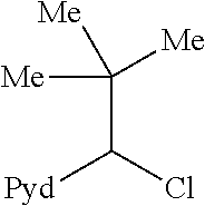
C(C(Cl)[Pyd])([Me])([Me])[Me]
